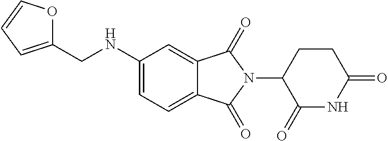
C1(NCC2=CC=CO2)=CC=C2C(=C1)C(=O)N(C1C(=O)NC(=O)CC1)C2=O
